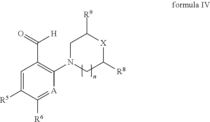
O=C(C1=C(N2CC([R8])[X]C([R9])C2)[A]=C([R6])C([R5])=C1)[H]
